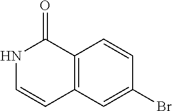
N1C=CC2=C(C1=O)C=CC(Br)=C2
